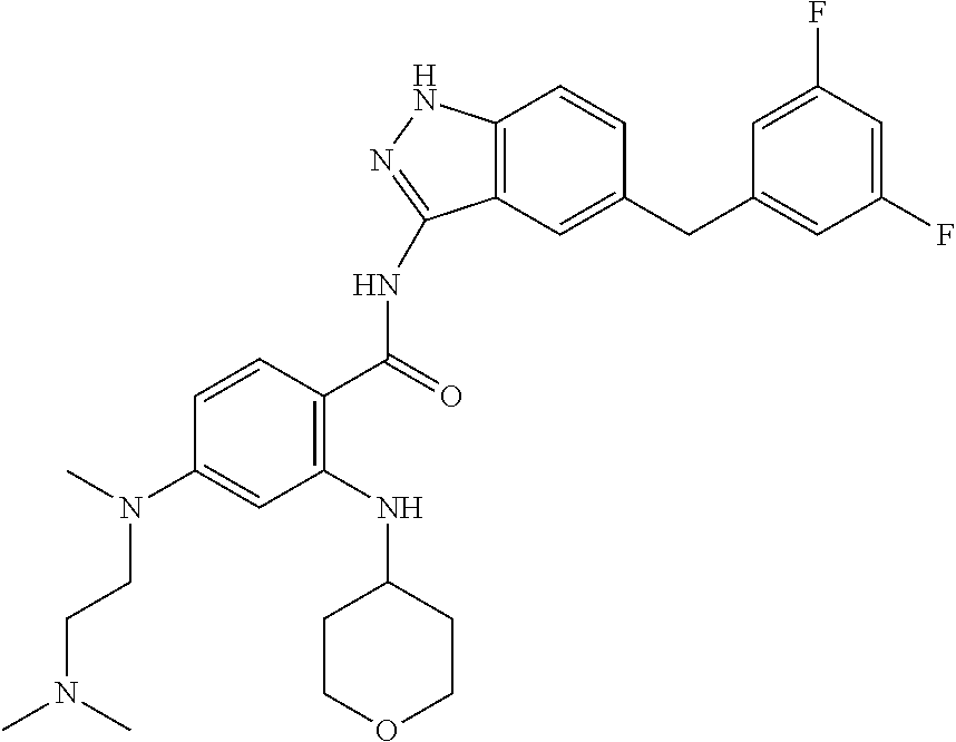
C(N(C)C1=CC(NC2CCOCC2)=C(C(=O)NC2=NNC3=C2C=C(CC2=CC(F)=CC(F)=C2)C=C3)C=C1)CN(C)C
